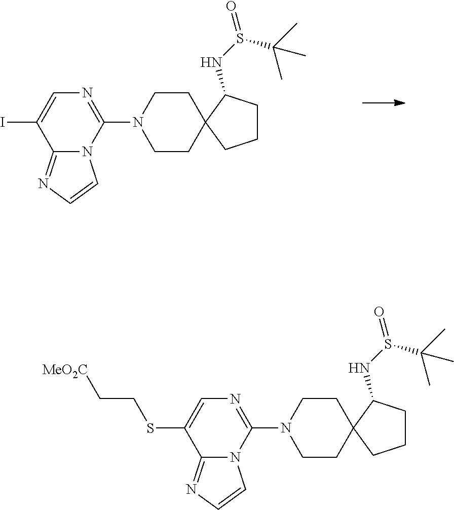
C12=NC=CN1C(N1CCC3(CC1)CCCC3NS(=O)C(C)(C)C)=NC=C2I.C12=NC=CN1C(N1CCC3(CC1)CCCC3NS(=O)C(C)(C)C)=NC=C2SCC[MeO2C]
